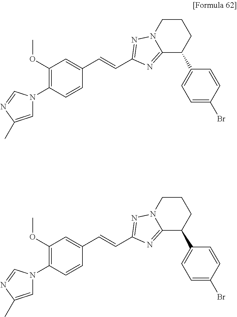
C1=C(C)N=CN1C1=C(OC)C=C(C=CC2=NN3C(=N2)C(C2=CC=C(Br)C=C2)CCC3)C=C1.C1=C(C)N=CN1C1=C(OC)C=C(C=CC2=NN3C(=N2)C(C2=CC=C(Br)C=C2)CCC3)C=C1
